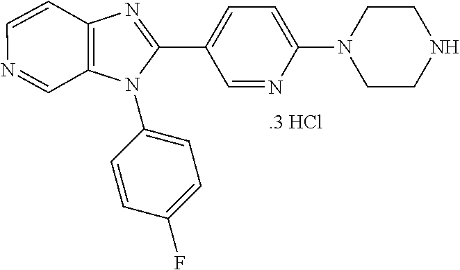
C1=CC2=C(C=N1)N(C1=CC=C(F)C=C1)C(C1=CC=C(N3CCNCC3)N=C1)=N2
